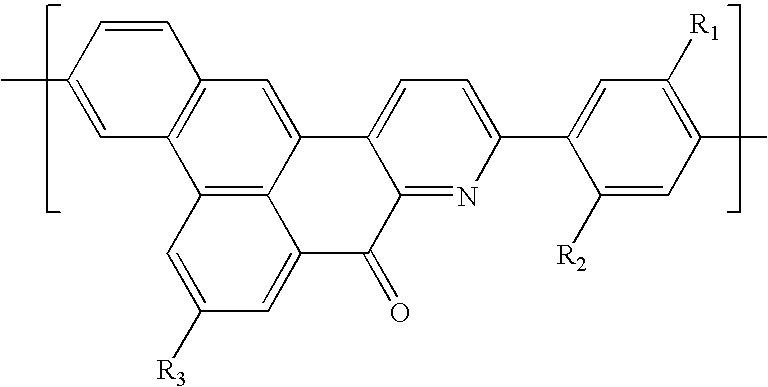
C12=C(C=C3C4=C1C=C([R3])C=C4C(=O)C1=NC(C4=CC([R1])=C(C)C=C4[R2])=CC=C31)C=CC(C)=C2
